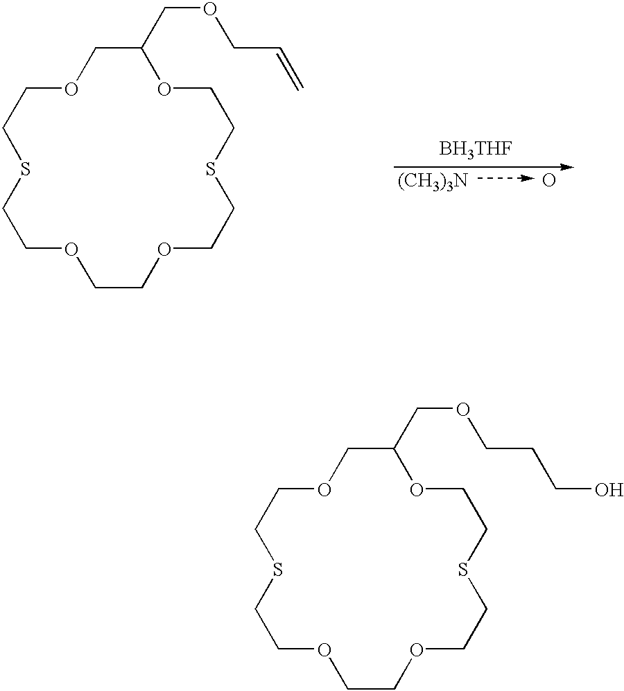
O1CCSCCOCCOCCSCCOC(COCC=C)C1.[BH3THF].[(CH3)3N].O.O1CCSCCOCCOCCSCCOC(COCCCO)C1
